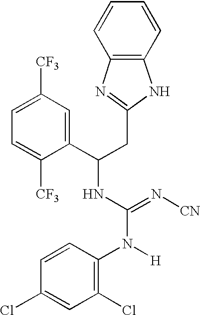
C12=C(C=CC=C1)NC(CC(C1=CC([CF3])=CC=C1[CF3])NC(=N[CN])N([H])C1=C(Cl)C=C(Cl)C=C1)=N2
